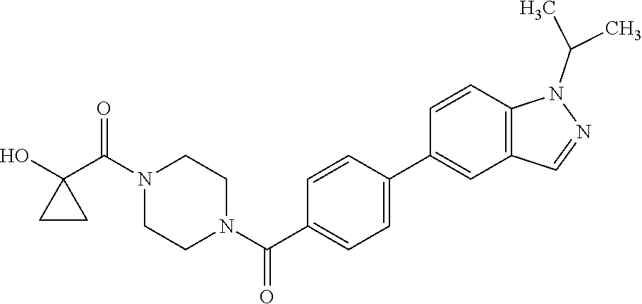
OC1(C(N2CCN(C(=O)C3=CC=C(C4=CC5=C(C=C4)N(C(C)C)N=C5)C=C3)CC2)=O)CC1
